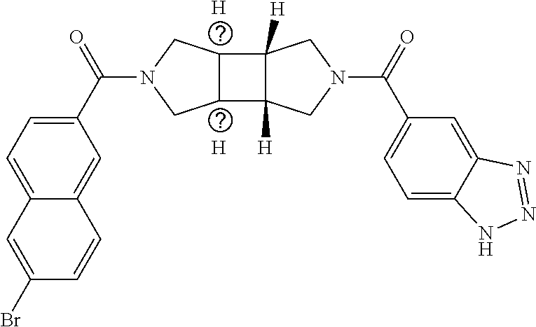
[H].[H].C1=C(C(N2CC3C(C4([H])C3([H])CN(C(C3=CC=C5C(=C3)N=NN5)=O)C4)C2)=O)C=C2C(=C1)C=C(Br)C=C2
